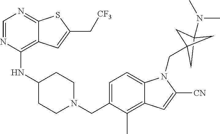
C1=NC(NC2CCN(CC3=CC=C4C(=C3C)C=C([CN])N4CC34CC(N(C)C)(C3)C4)CC2)=C2C(=N1)SC(C[CF3])=C2
